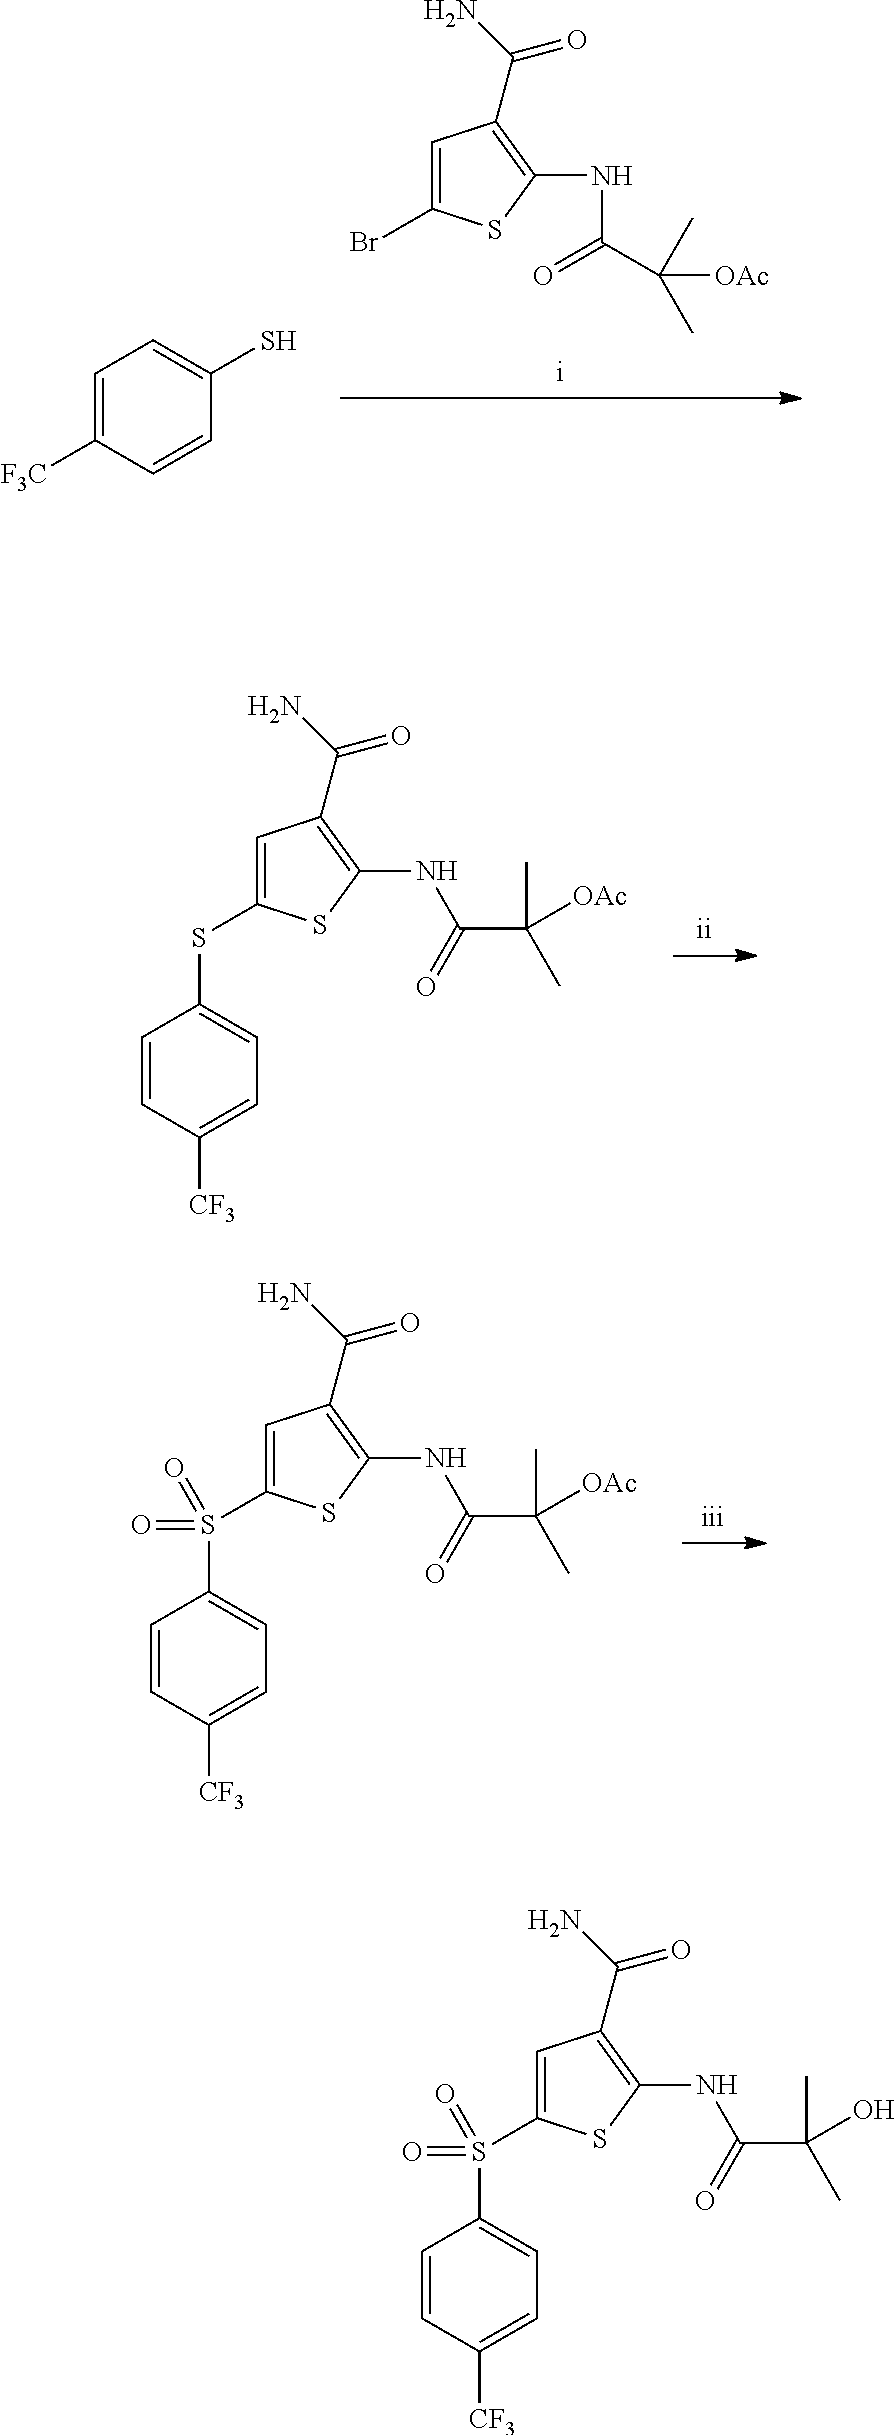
C1=C(S(C2=CC=C([CF3])C=C2)(=O)=O)SC(NC(C(C)(C)O)=O)=C1C(=O)N.C1=C(Br)SC(NC(C([OAc])(C)C)=O)=C1C(=O)N.C1=C([F3C])C=CC(S)=C1.C1=C(SC2=CC=C([CF3])C=C2)SC(NC(C(C)(C)[OAc])=O)=C1C(=O)N.C1=C(S(C2=CC=C([CF3])C=C2)(=O)=O)SC(NC(C(C)(C)[OAc])=O)=C1C(=O)N
